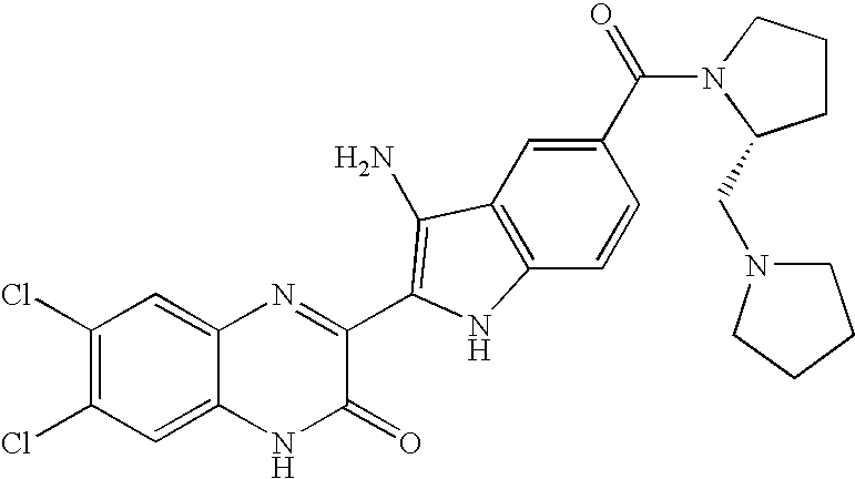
C1=C2C(=CC(Cl)=C1Cl)N=C(C1=C(N)C3=C(C=CC(C(=O)N4C(CN5CCCC5)CCC4)=C3)N1)C(=O)N2
